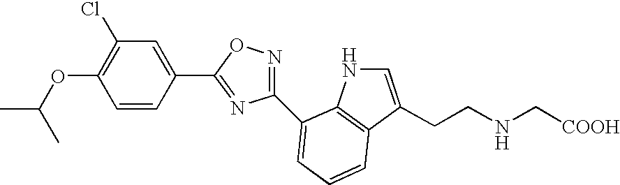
CC(OC1=C(Cl)C=C(C2=NC(C3=CC=CC4=C3NC=C4CCNC[COOH])=NO2)C=C1)C
